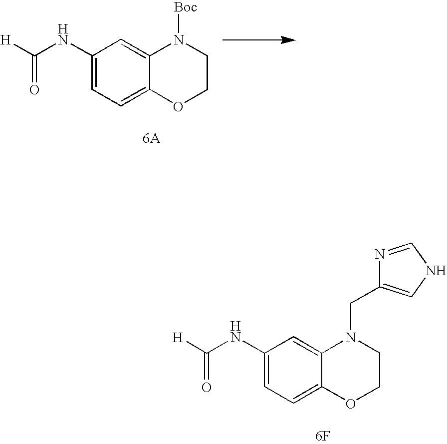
C1(NC([H])=O)=CC=C2C(=C1)N([Boc])CCO2.C1(NC([H])=O)=CC=C2C(=C1)N(CC1=CNC=N1)CCO2.[6F]
